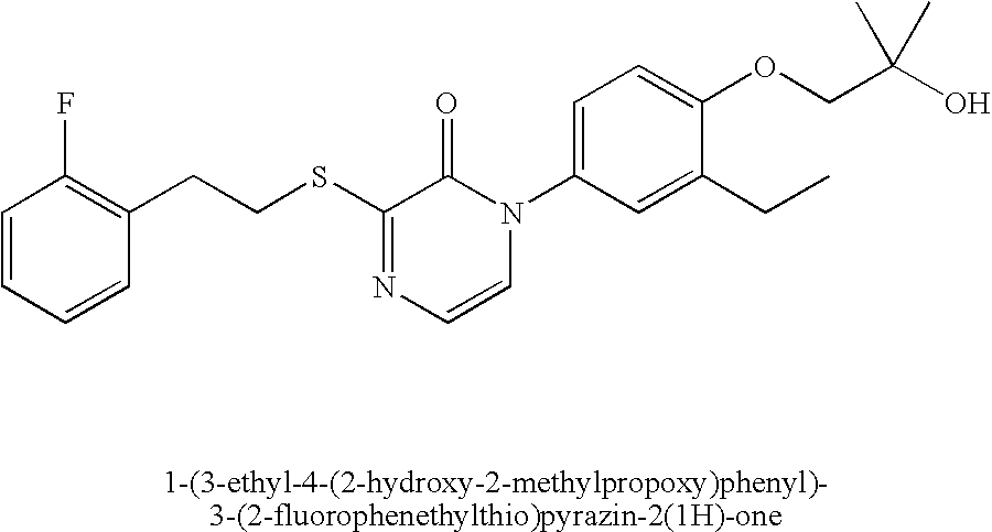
S(C1=NC=CN(C2=CC=C(OCC(O)(C)C)C(CC)=C2)C1=O)CCC1=C(F)C=CC=C1
